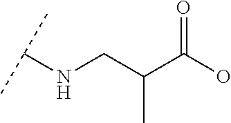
C(C(C(O)=O)C)NC(C)C
